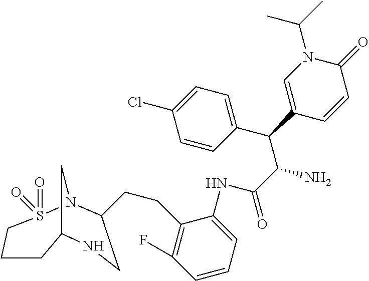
C(C(N)C(C1=CC=C(Cl)C=C1)C1=CN(C(C)C)C(=O)C=C1)(=O)NC1=CC=CC(F)=C1CCC1N2S(=O)(=O)CCCC(C2)NC1
